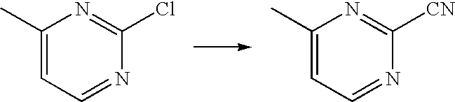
C1(C)=CC=NC(Cl)=N1.C1(C)=CC=NC([CN])=N1
